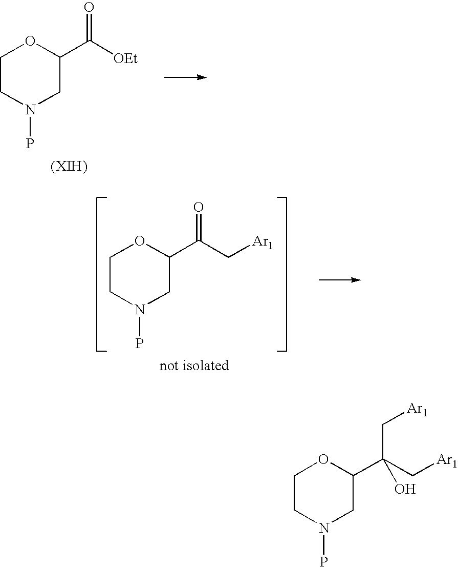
C1CN(P)CC(C([OEt])=O)O1.C1CN(P)CC(C(C[Ar1])=O)O1.C1CN(P)CC(C(C[Ar1])(C[Ar1])O)O1
